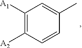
C1([A1])=C([A2])C=CC(C)=C1
